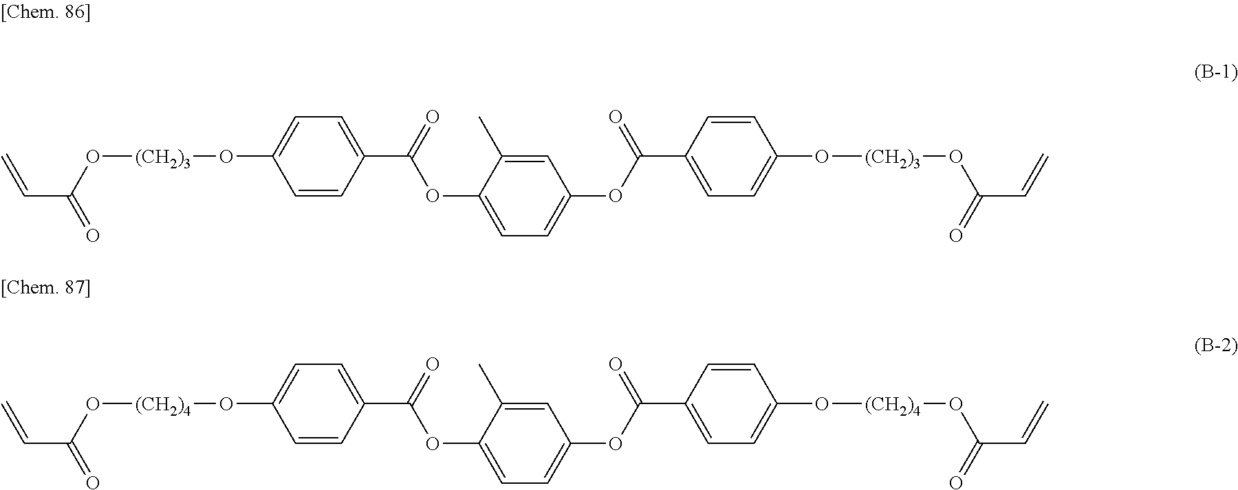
C(C(=O)O[(CH2)3]OC1=CC=C(C(OC2=CC=C(OC(=O)C3=CC=C(O[(CH2)3]OC(=O)C=C)C=C3)C=C2C)=O)C=C1)=C.C(C(=O)O[(CH2)4]OC1=CC=C(C(OC2=CC=C(OC(=O)C3=CC=C(O[(CH2)4]OC(=O)C=C)C=C3)C=C2C)=O)C=C1)=C
